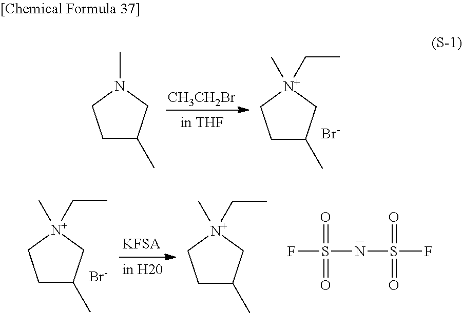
C1C(C)CN(C)C1.[CH3CH2Br].C1C(C)C[N+](CC)(C)C1.[Br-].C1C(C)C[N+](CC)(C)C1.[Br-].C1C(C)C[N+](CC)(C)C1.FS(NS(F)(=O)=O)(=O)=O
